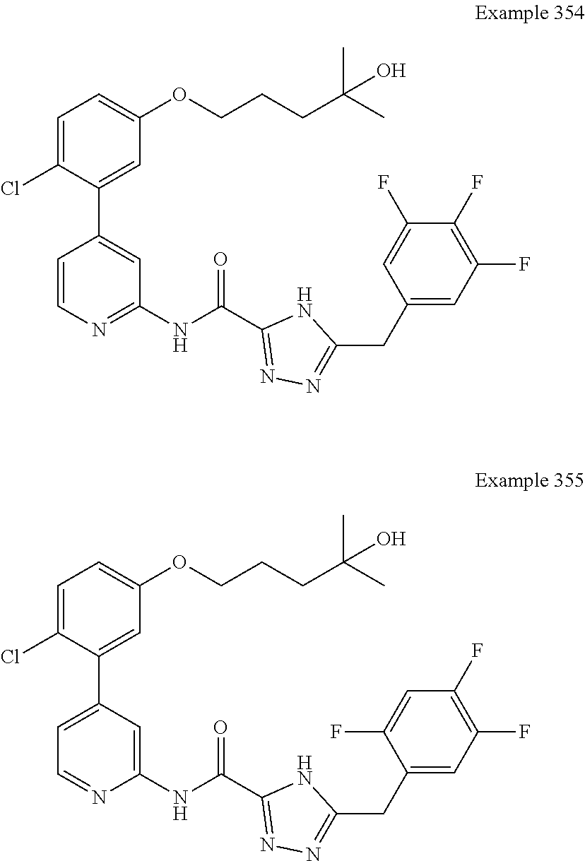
C1=C(Cl)C(C2=CC(NC(C3=NN=C(CC4=CC(F)=C(F)C(F)=C4)N3)=O)=NC=C2)=CC(OCCCC(C)(C)O)=C1.C1=C(Cl)C(C2=CC=NC(NC(C3=NN=C(CC4=CC(F)=C(F)C=C4F)N3)=O)=C2)=CC(OCCCC(C)(C)O)=C1
